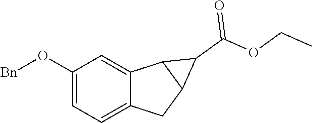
C1(O[Bn])=CC=C2C(=C1)C1C(C2)C1C(=O)OCC
